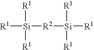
[R1][Si]([R2][Si]([R1])([R1])[R1])([R1])[R1]
